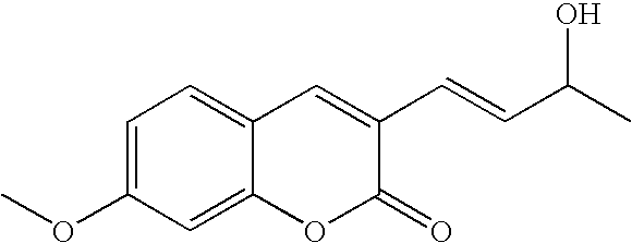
C12=CC=C(OC)C=C1OC(=O)C(C=CC(C)O)=C2
